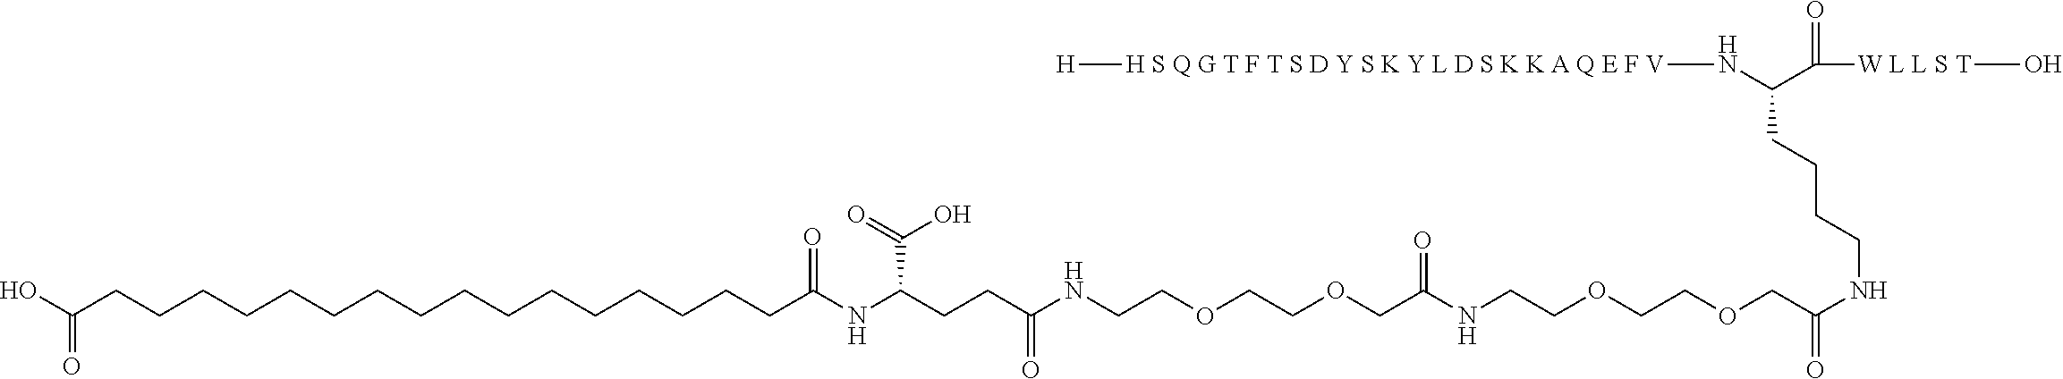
C(COCCOCCNC(CCC(NC(CCCCCCCCCCCCCCCCC(O)=O)=O)C(O)=O)=O)(=O)NCCOCCOCC(=O)NCCCCC(N[H S Q G T F T S D Y S K Y L D S K K A Q E F V][H])C(=O)[W L L S T]O
